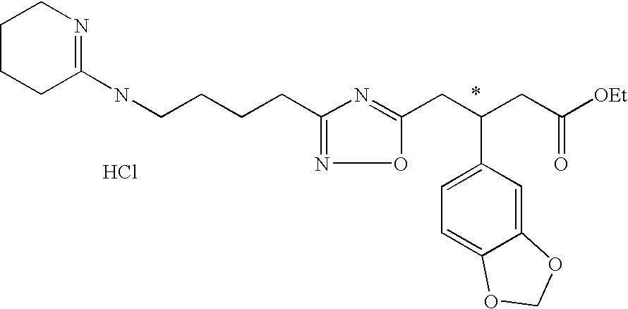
C1CCC(NCCCCC2=NOC(CC(CC([OEt])=O)C3=CC=C4C(=C3)OCO4)=N2)=NC1.Cl
